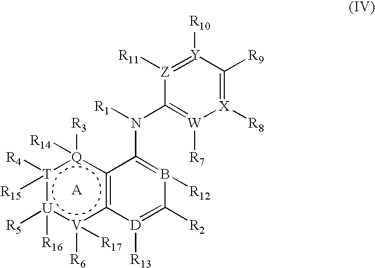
c12[Q]([R3])([R14]):[T]([R15])([R4]):[U]([R5])([R16]):[V]([R17])([R6])c~1[D]([R13])=C([R2])B([R12])=C2N([R1])C1=[W]([R7])[X]([R8])=C([R9])[Y]([R10])=[Z]1[R11]
